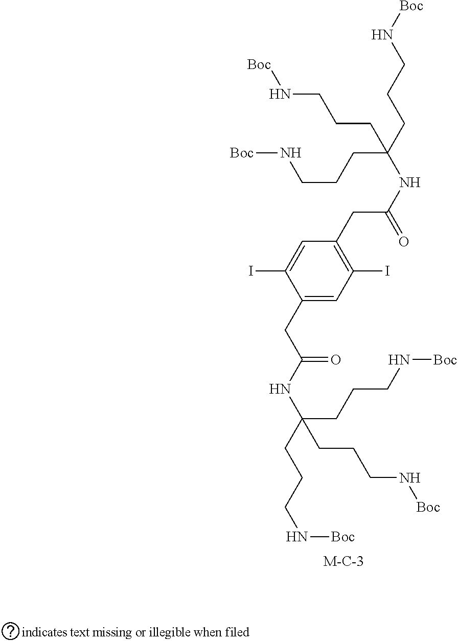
C1(CC(NC(CCCN[Boc])(CCCN[Boc])CCCN[Boc])=O)=C(I)C=C(CC(NC(CCCN[Boc])(CCCN[Boc])CCCN[Boc])=O)C(I)=C1
